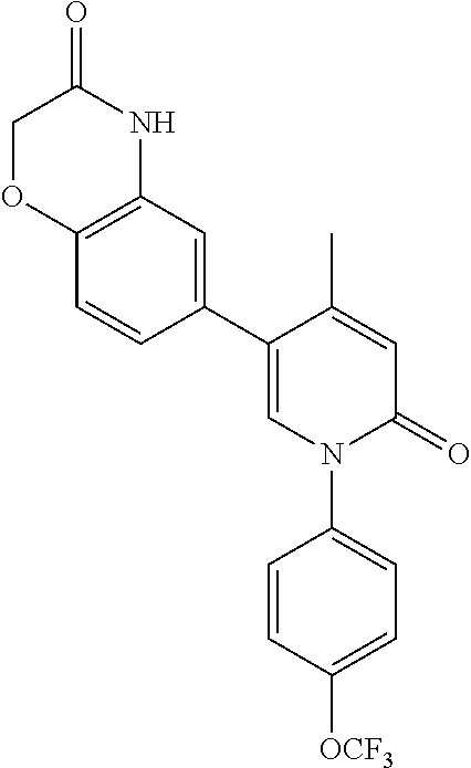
C1=C(C)C(C2=CC3=C(C=C2)OCC(=O)N3)=CN(C2=CC=C([OCF3])C=C2)C1=O
